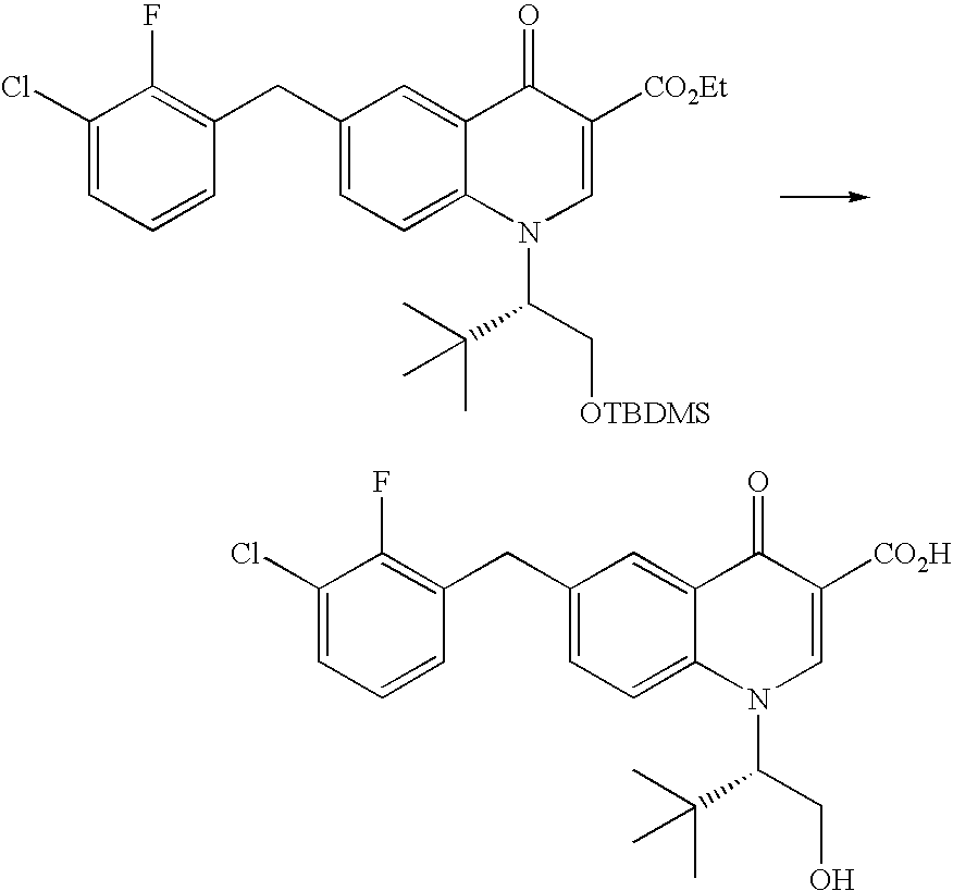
C1([CO2Et])=CN(C(C[OTBDMS])C(C)(C)C)C2=CC=C(CC3=C(F)C(Cl)=CC=C3)C=C2C1=O.C1([CO2H])=CN(C(CO)C(C)(C)C)C2=CC=C(CC3=C(F)C(Cl)=CC=C3)C=C2C1=O
